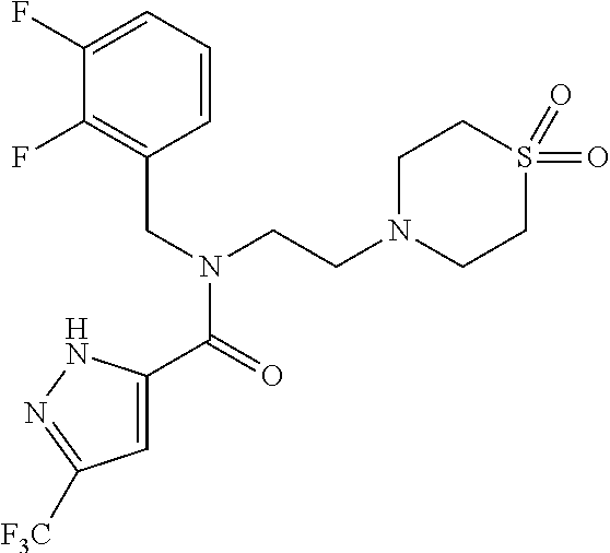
C1=C(C(=O)N(CC2=C(F)C(F)=CC=C2)CCN2CCS(=O)(=O)CC2)NN=C1[F3C]
